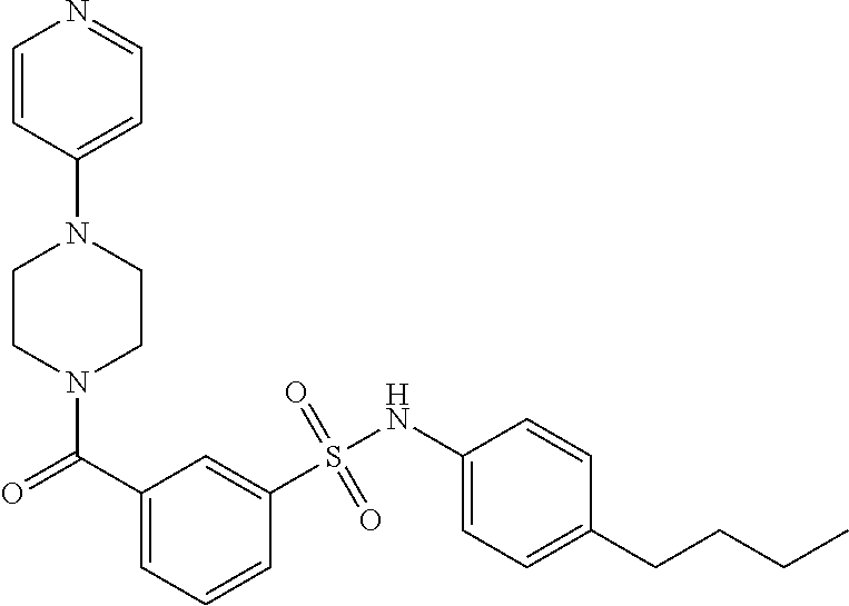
N1(C(C2=CC=CC(S(NC3=CC=C(CCCC)C=C3)(=O)=O)=C2)=O)CCN(C2=CC=NC=C2)CC1
